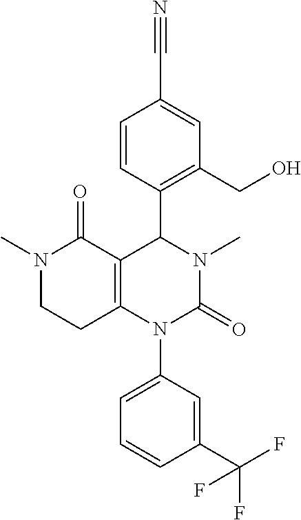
C1=CC(C2C3=C(N(C4=CC=CC(C(F)(F)F)=C4)C(=O)N2C)CCN(C)C3=O)=C(CO)C=C1C#N
